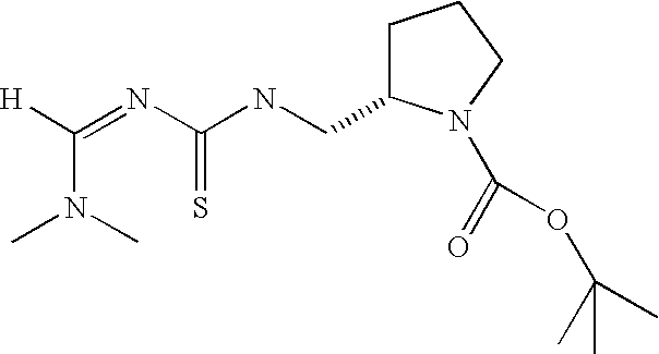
[H]C(=NC(NCC1CCCN1C(=O)OC(C)(C)C)=S)N(C)C
